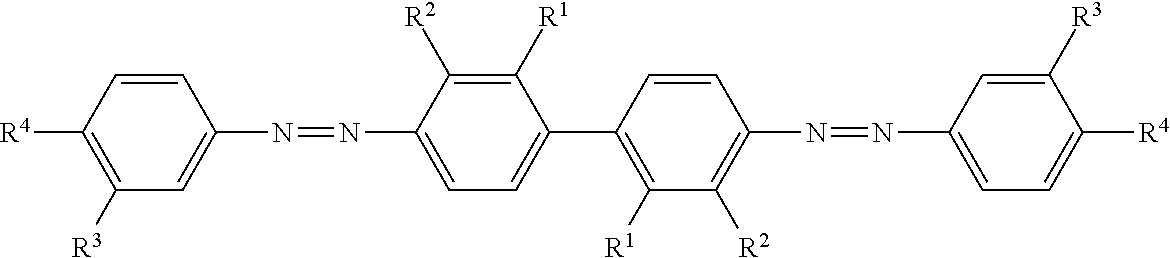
C1([R1])=C([R2])C(N=NC2=CC([R3])=C([R4])C=C2)=CC=C1C1=C([R1])C([R2])=C(N=NC2=CC=C([R4])C([R3])=C2)C=C1
